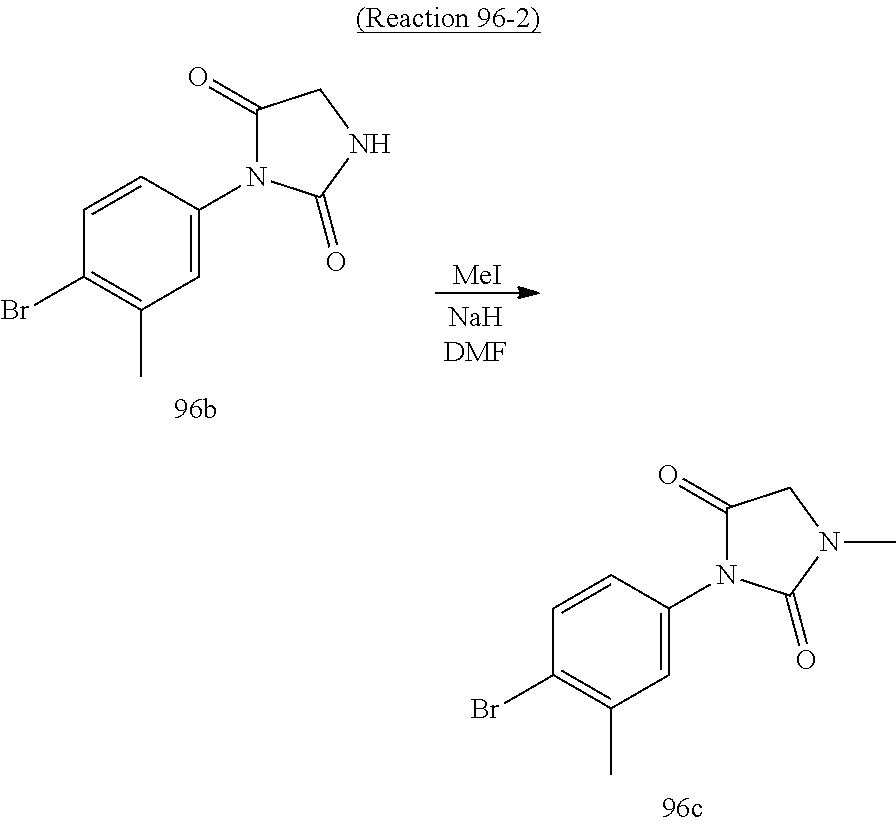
C1=C(N2C(=O)CNC2=O)C=CC(Br)=C1C.[MeI].C1=C(N2C(=O)CN(C)C2=O)C=CC(Br)=C1C
